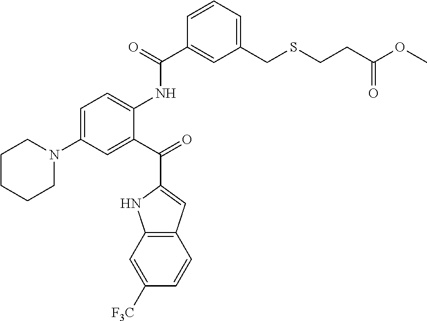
C12=C(C=C(C(C3=CC(N4CCCCC4)=CC=C3NC(C3=CC(CSCCC(OC)=O)=CC=C3)=O)=O)N1)C=CC([F3C])=C2
